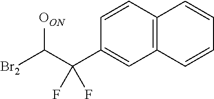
C12=C(C=CC(C(C([Br2])[OON])(F)F)=C1)C=CC=C2
